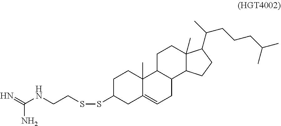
C(NCCSSC1CC2=CCC3C(C2(C)CC1)CCC1(C)C3CCC1C(CCCC(C)C)C)(N)=N
